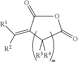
O1C(=O)C(=C([R1])[R2])C([R4])([R3])C1=O
